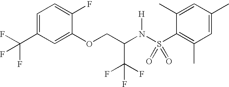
C1=C(C(F)(F)F)C=C(OCC(N(S(C2=C(C)C=C(C)C=C2C)(=O)=O)[H])C(F)(F)F)C(F)=C1
